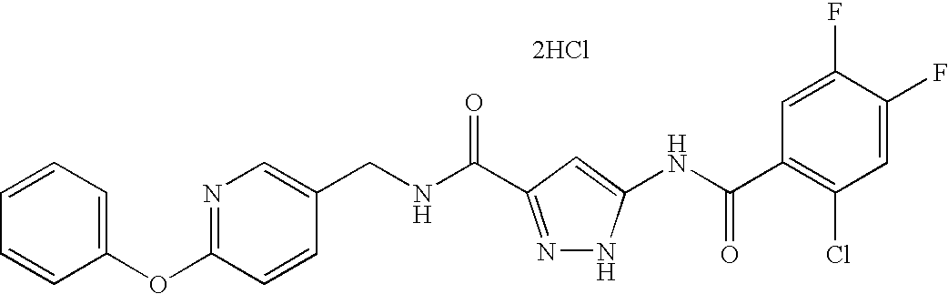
C1(CNC(=O)C2=NNC(NC(C3=C(Cl)C=C(F)C(F)=C3)=O)=C2)=CN=C(OC2=CC=CC=C2)C=C1.[2HCl]
